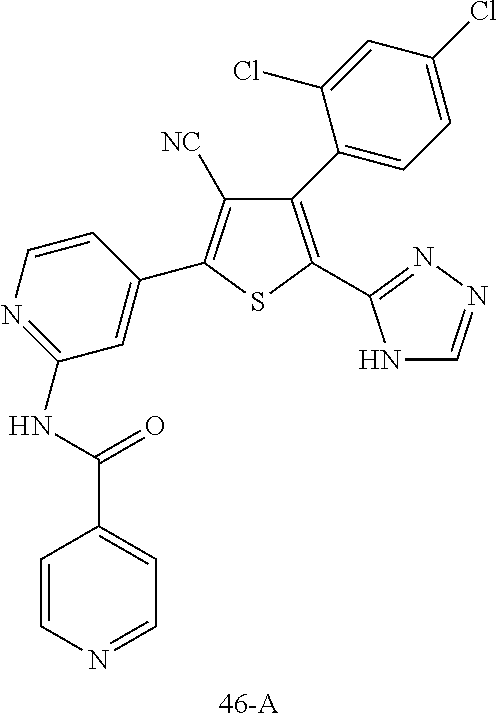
C1(C2=CC=C(Cl)C=C2Cl)=C(C2=NN=CN2)SC(C2=CC(NC(C3=CC=NC=C3)=O)=NC=C2)=C1[NC]
